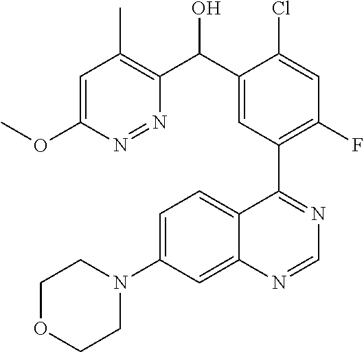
C1OCCN(C2=CC=C3C(=C2)N=CN=C3C2=C(F)C=C(Cl)C(C(C3=C(C)C=C(OC)N=N3)O)=C2)C1
